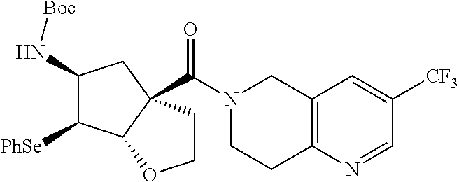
C12=C(N=CC([CF3])=C1)CCN(C(=O)C13C(C([PhSe])C(N[Boc])C1)OCC3)C2
